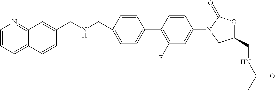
C1=C(CNCC2=CC3=NC=CC=C3C=C2)C=CC(C2=C(F)C=C(N3CC(CNC(=O)C)OC3=O)C=C2)=C1
